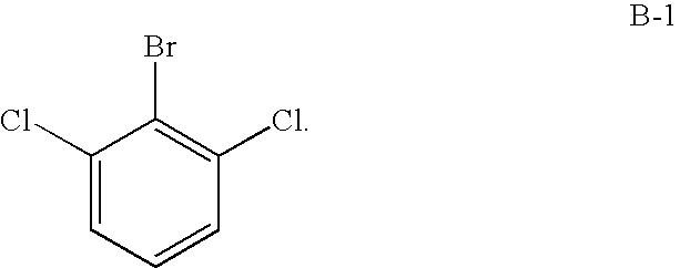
C1(Cl)=CC=CC(Cl)=C1Br
